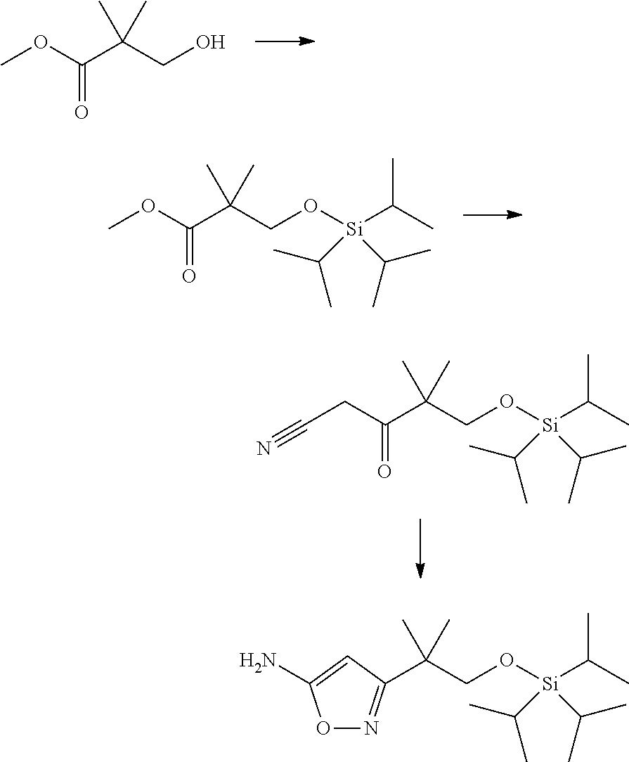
COC(C(CO)(C)C)=O.COC(C(CO[Si](C(C)C)(C(C)C)C(C)C)(C)C)=O.C(CC(C(CO[Si](C(C)C)(C(C)C)C(C)C)(C)C)=O)#N.C(CO[Si](C(C)C)(C(C)C)C(C)C)(C)(C)C1=NOC(N)=C1
